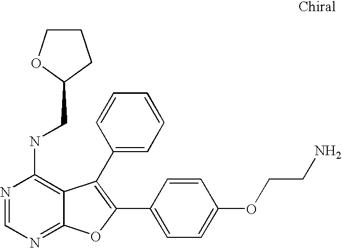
N1=CN=C2C(=C1NCC1CCCO1)C(C1=CC=CC=C1)=C(C1=CC=C(OCCN)C=C1)O2
